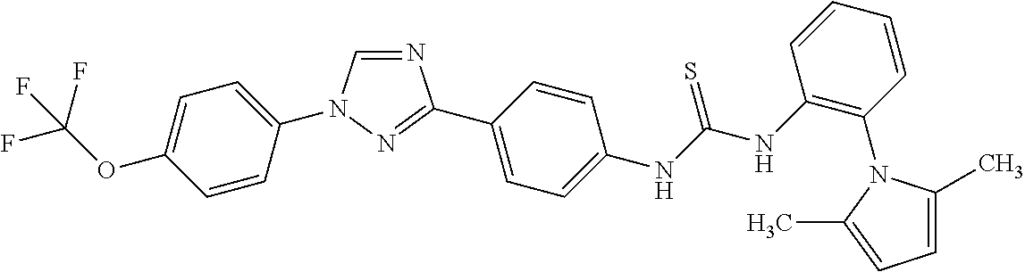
C1=C(N2C=NC(C3=CC=C(NC(NC4=C(N5C(C)=CC=C5C)C=CC=C4)=S)C=C3)=N2)C=CC(OC(F)(F)F)=C1
